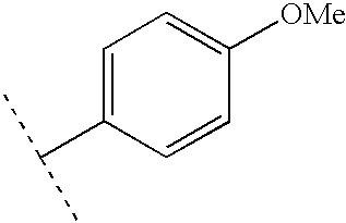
C1=C(C(C)C)C=CC([OMe])=C1
